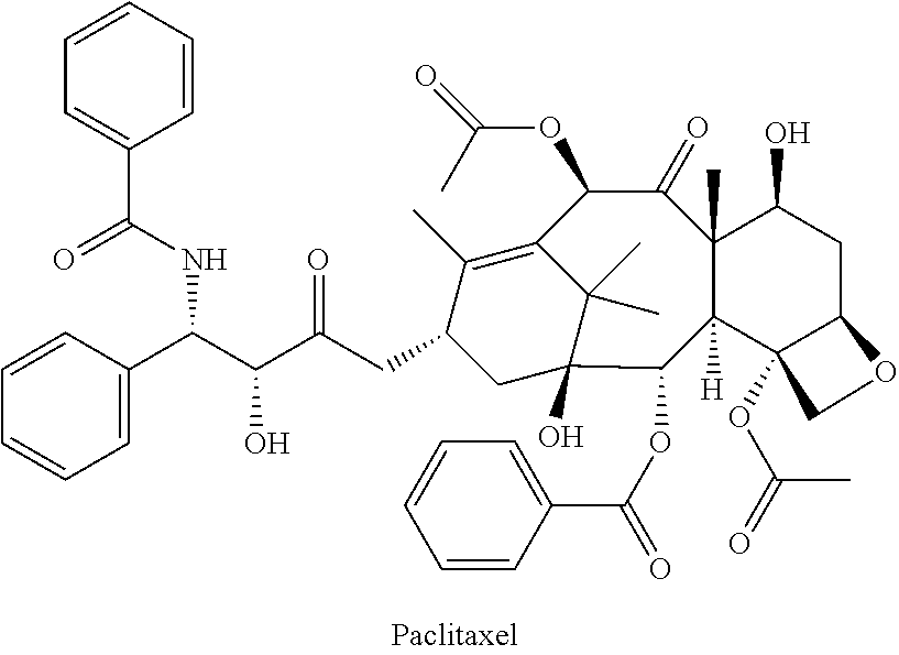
C1=CC=C(C(C(C(CC2C(C)=C3C(C)(C)C(O)(C2)C(OC(C2=CC=CC=C2)=O)C2([H])C(C)(C(=O)C3OC(C)=O)C(O)CC3C2(OC(=O)C)CO3)=O)O)NC(C2=CC=CC=C2)=O)C=C1
